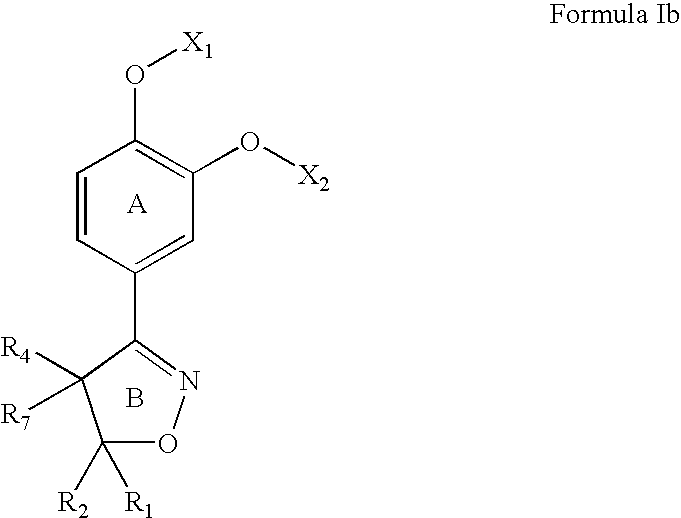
C1=CC(C2=NOC([R1])([R2])C2([R7])[R4])=CC(O[X2])=C1O[X1].B
